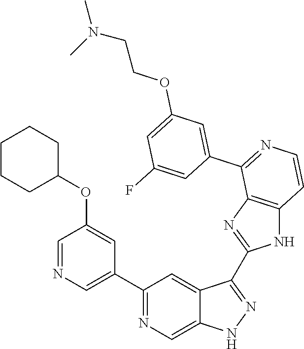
C1(C2=CN=CC(OC3CCCCC3)=C2)=NC=C2C(=C1)C(C1=NC3=C(N1)C=CN=C3C1=CC(OCCN(C)C)=CC(F)=C1)=NN2
